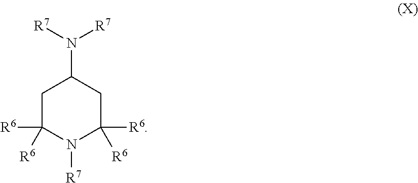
C1C([R6])([R6])N([R7])C([R6])([R6])CC1N([R7])[R7]
